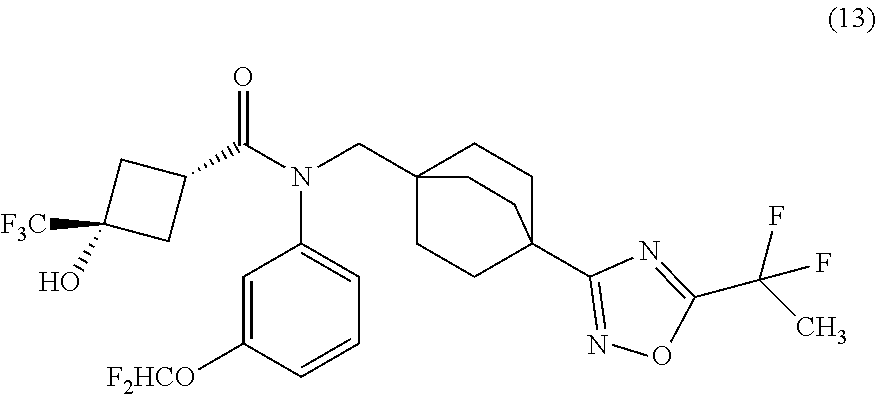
C1=C([F2HCO])C=CC=C1N(CC12CCC(C3=NOC(C(C)(F)F)=N3)(CC1)CC2)C(C1CC([F3C])(O)C1)=O
